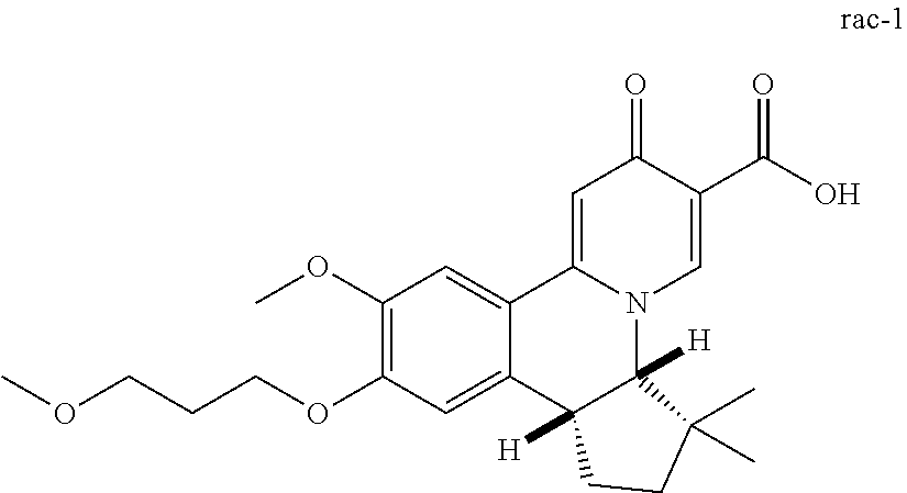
C1(OC)=C(OCCCOC)C=C2C(=C1)C1=CC(=O)C(C(O)=O)=CN1C1([H])C2([H])CCC1(C)C
